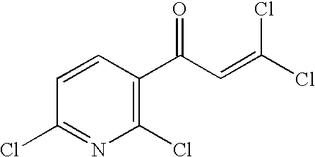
C1(Cl)=C(C(C=C(Cl)Cl)=O)C=CC(Cl)=N1
